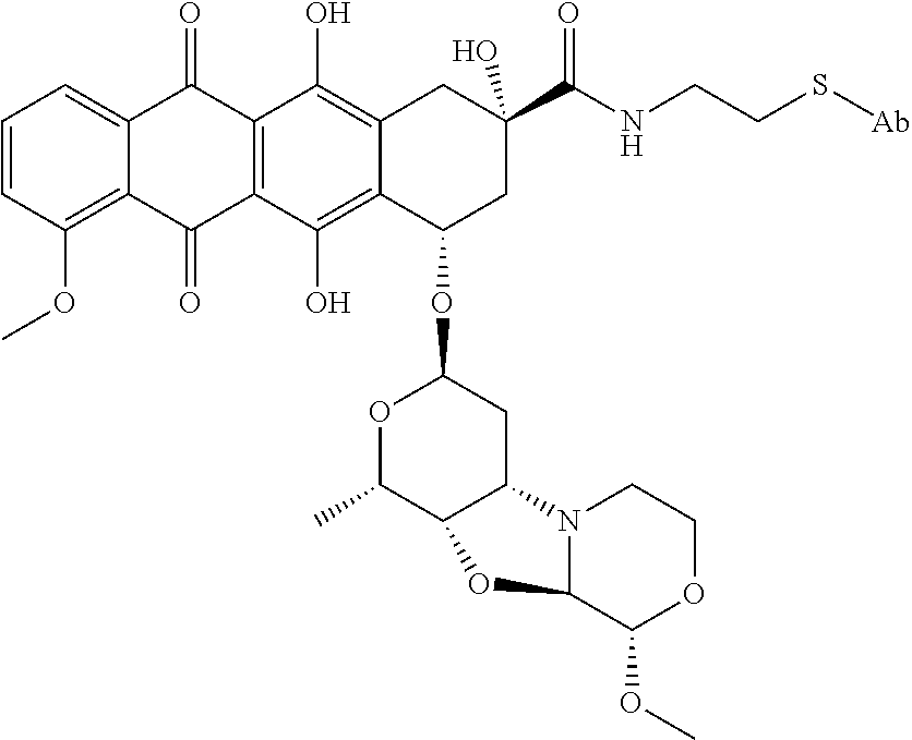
C1=CC(OC)=C2C(=C1)C(=O)C1=C(C2=O)C(O)=C2C(=C1O)CC(O)(C(NCCS[Ab])=O)CC2OC1OC(C)C2C(C1)N1C(C(OC)OCC1)O2
